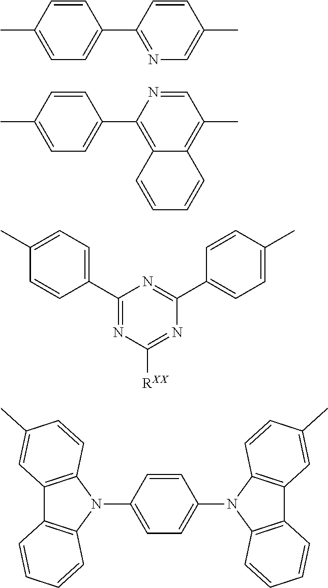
C1(C2=NC=C(C)C=C2)=CC=C(C)C=C1.C1(C2=C3C(=C(C)C=N2)C=CC=C3)=CC=C(C)C=C1.C1(C)=CC=C(C2=NC([RXX])=NC(C3=CC=C(C)C=C3)=N2)C=C1.C1(N2C3=C(C4=C2C=CC(C)=C4)C=CC=C3)=CC=C(N2C3=C(C4=C2C=CC=C4)C=C(C)C=C3)C=C1
